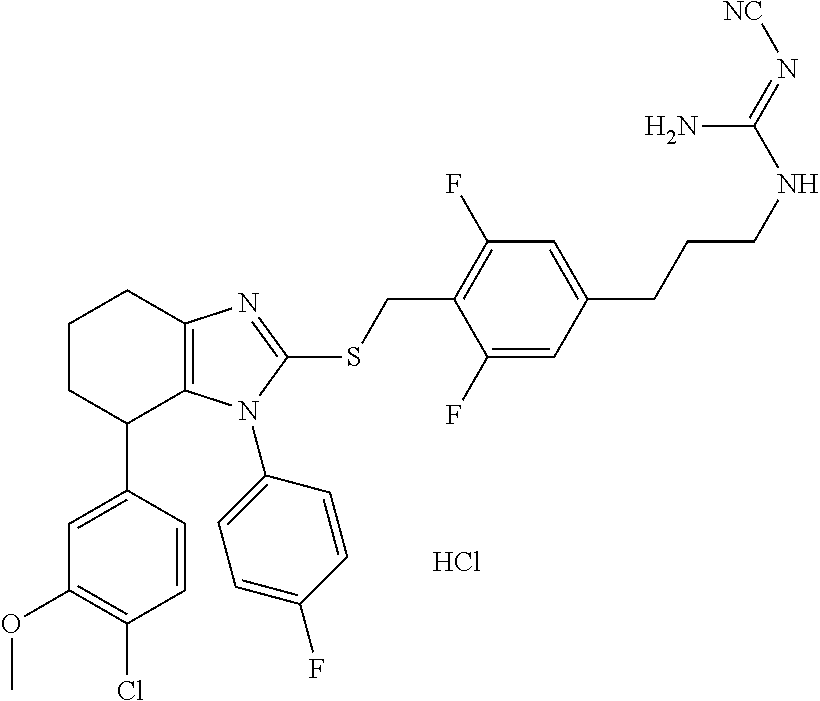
C1(C2=CC(OC)=C(Cl)C=C2)C2=C(N=C(SCC3=C(F)C=C(CCCNC(=N[NC])N)C=C3F)N2C2=CC=C(F)C=C2)CCC1.Cl
